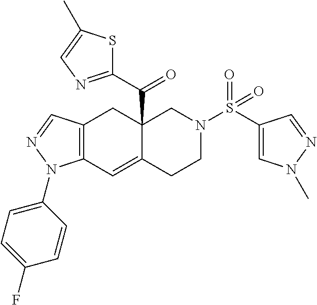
C12(C(C3=NC=C(C)S3)=O)C(=CC3=C(C1)C=NN3C1=CC=C(F)C=C1)CCN(S(C1=CN(C)N=C1)(=O)=O)C2
